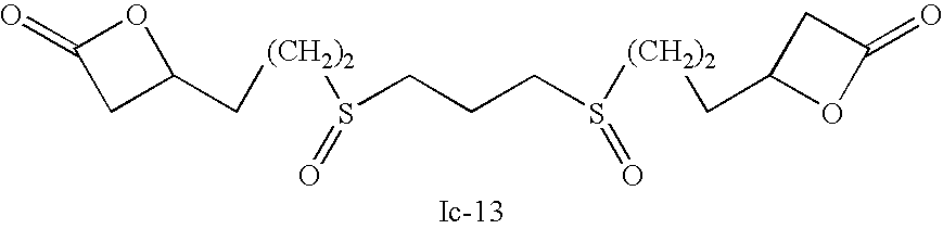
C1(C[(CH2)2]S(CCCS([(CH2)2]CC2OC(=O)C2)=O)=O)OC(=O)C1
